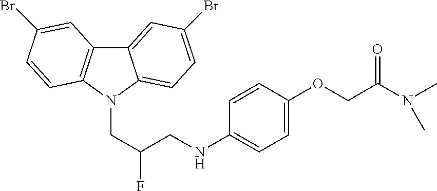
C12=CC(Br)=CC=C1N(CC(CNC1=CC=C(OCC(N(C)C)=O)C=C1)F)C1=C2C=C(Br)C=C1
